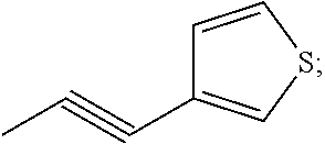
C1=CSC=C1C#CC
